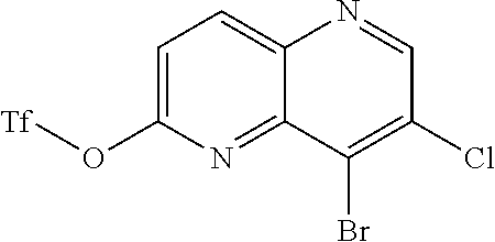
C1=C(O[Tf])N=C2C(=C1)N=CC(Cl)=C2Br
